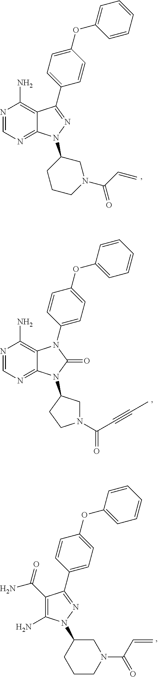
N1=CN=C2C(=C1N)C(C1=CC=C(OC3=CC=CC=C3)C=C1)=NN2C1CCCN(C(C=C)=O)C1.N1=CN=C2C(=C1N)N(C1=CC=C(OC3=CC=CC=C3)C=C1)C(=O)N2C1CN(C(C#CC)=O)CC1.C1(N)=C(C(N)=O)C(C2=CC=C(OC3=CC=CC=C3)C=C2)=NN1C1CCCN(C(=O)C=C)C1
